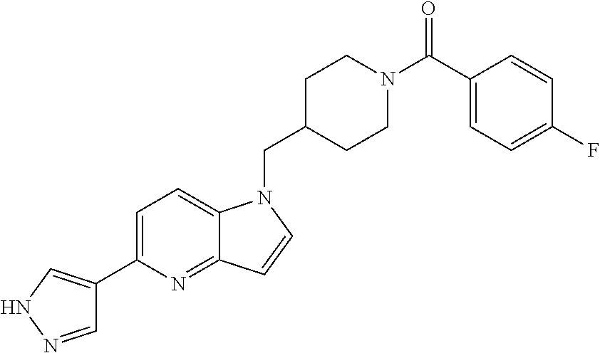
C1=NNC=C1C1=CC=C2C(=N1)C=CN2CC1CCN(C(C2=CC=C(F)C=C2)=O)CC1
